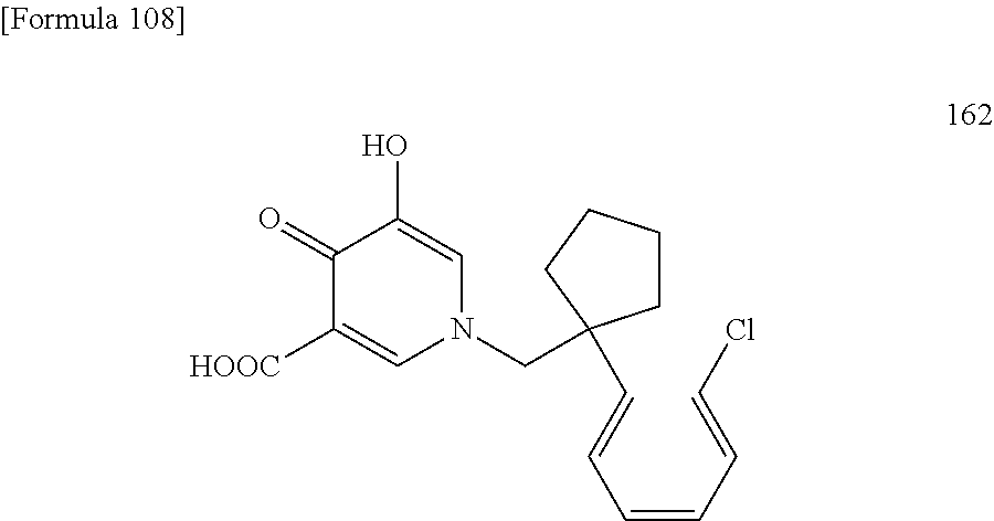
C1(=O)C([HOOC])=CN(CC2(C=CC=CC=CCl)CCCC2)C=C1O
